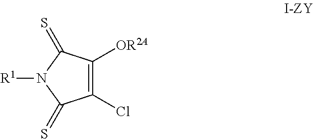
C1(Cl)=C([OR2A])C(=S)N([R1])C1=S
